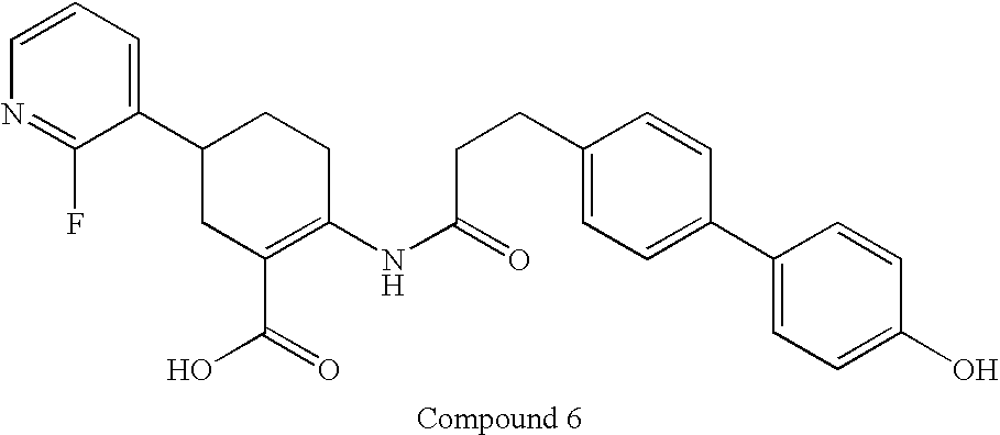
C1(C2CC(C(O)=O)=C(NC(=O)CCC3=CC=C(C4=CC=C(O)C=C4)C=C3)CC2)=CC=CN=C1F
